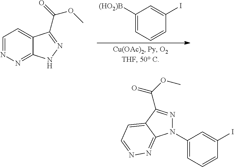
C1=NN=C2C(=C1)C(C(=O)OC)=NN2.C1([(HO2)B])=CC=CC(I)=C1.C1(N2N=C(C(OC)=O)C3=CC=NN=C23)=CC=CC(I)=C1
